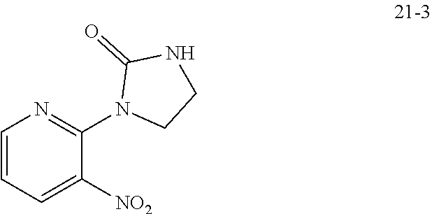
C1(=O)NCCN1C1=NC=CC=C1[NO2]
